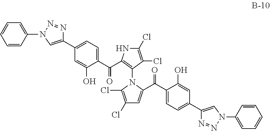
C1(C2=CC=C(C(=O)C3=C(N4C(Cl)=C(Cl)C=C4C(=O)C4=CC=C(C5=CN(C6=CC=CC=C6)N=N5)C=C4O)C(Cl)=C(Cl)N3)C(O)=C2)=CN(C2=CC=CC=C2)N=N1
